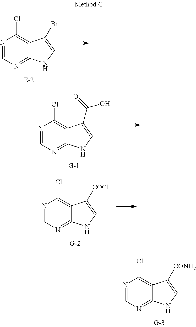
N1=CN=C2C(=C1Cl)C(Br)=CN2.N1=CN=C2C(=C1Cl)C(C(=O)O)=CN2.N1=CN=C2C(=C1Cl)C([COCl])=CN2.N1=CN=C2C(=C1Cl)C([CONH2])=CN2
